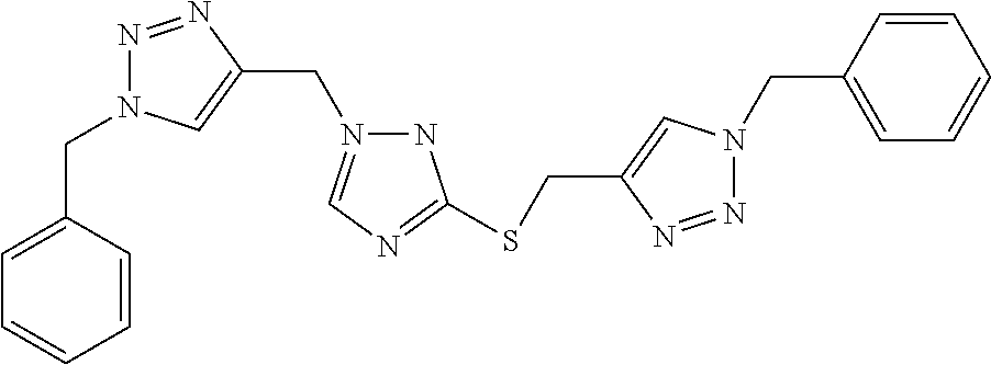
C1=CC(CN2N=NC(CSC3=NC=N(CC4=CN(CC5=CC=CC=C5)N=N4)N3)=C2)=CC=C1
